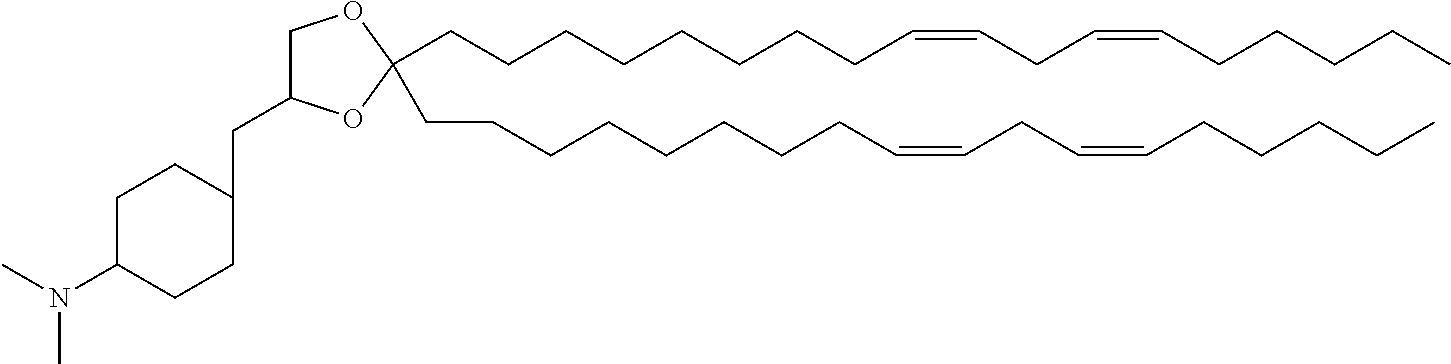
C(CCCCCCCC=CCC=CCCCCC)C1(CCCCCCCCC=CCC=CCCCCC)OC(CC2CCC(N(C)C)CC2)CO1
